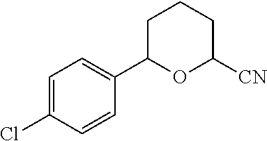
C1=C(Cl)C=CC(C2OC([CN])CCC2)=C1
